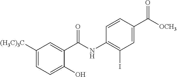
C1(O)=CC=C([(H3C)3C])C=C1C(NC1=C(I)C=C(C([OCH3])=O)C=C1)=O
